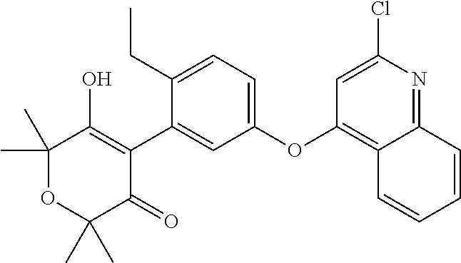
C1(C)(C)OC(C)(C)C(=O)C(C2=CC(OC3=C4C(=NC(Cl)=C3)C=CC=C4)=CC=C2CC)=C1O
